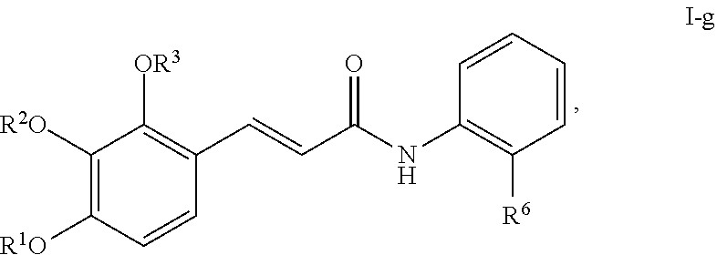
C1([R2O])=C([R1O])C=CC(C=CC(NC2=C([R6])C=CC=C2)=O)=C1[OR3]
